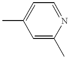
C1=C(C)N=CC=C1C
